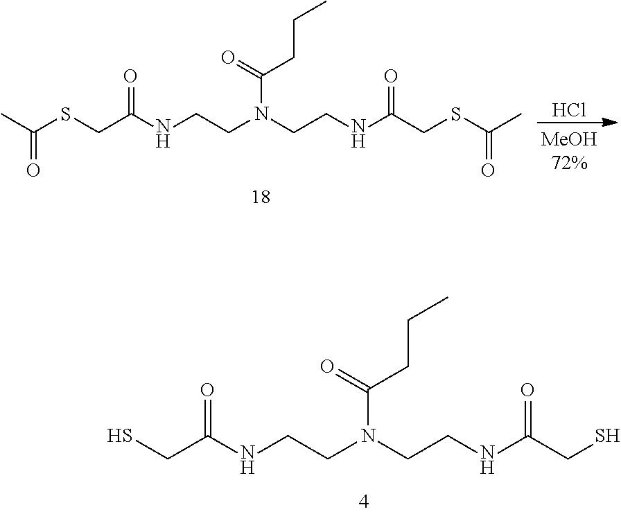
SCC(NCCN(CCNC(CS)=O)C(=O)CCC)=O.S(CC(NCCN(CCNC(CSC(C)=O)=O)C(=O)CCC)=O)C(C)=O.Cl
